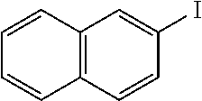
C1=CC2=C(C=C1)C=CC(I)=C2
